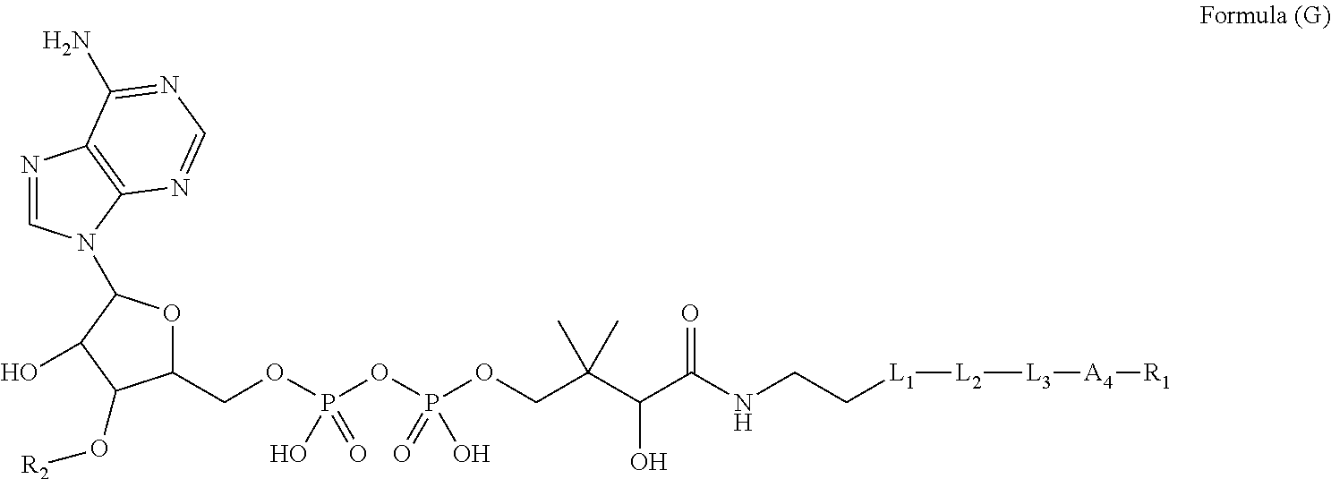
O1C(N2C=NC3=C2N=CN=C3N)C(O)C(O[R2])C1COP(OP(OCC(C(C(NCC[L1][L2][L3][A4][R1])=O)O)(C)C)(=O)O)(O)=O
